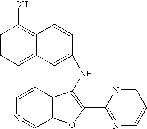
N(C1=C(C2=NC=CC=N2)OC2=C1C=CN=C2)C1=CC2=CC=CC(O)=C2C=C1
